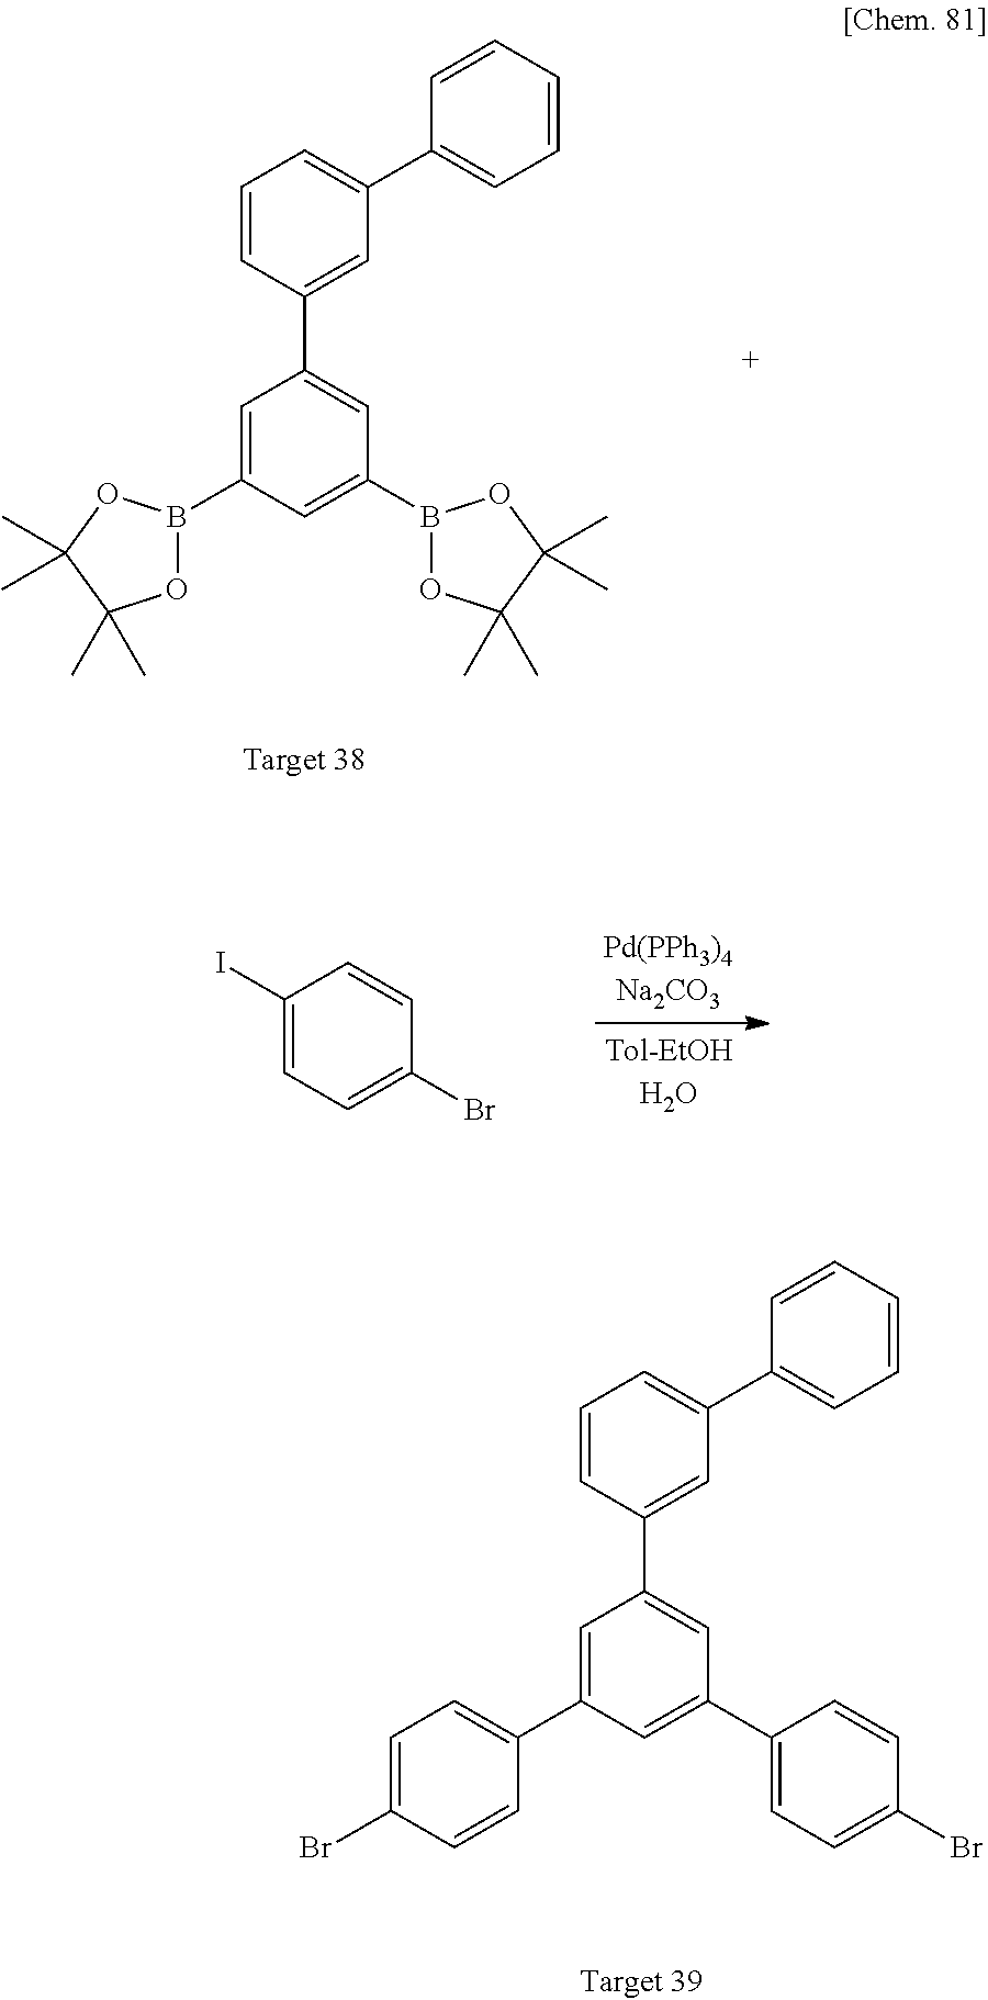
C1=CC(C2=CC(B3OC(C)(C)C(C)(C)O3)=CC(B3OC(C)(C)C(C)(C)O3)=C2)=CC(C2=CC=CC=C2)=C1.C1(I)=CC=C(Br)C=C1.C1=CC(C2=CC(C3=CC=C(Br)C=C3)=CC(C3=CC=C(Br)C=C3)=C2)=CC(C2=CC=CC=C2)=C1
